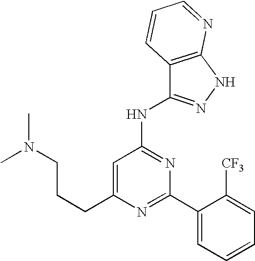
C(C1=CC(NC2=NNC3=C2C=CC=N3)=NC(C2=CC=CC=C2[CF3])=N1)CCN(C)C
